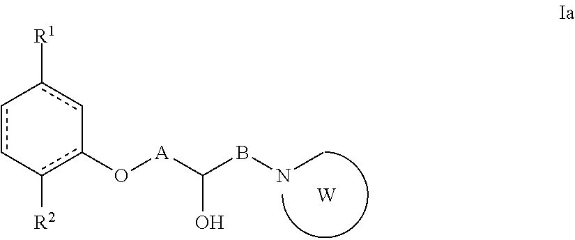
c1c-c([R2])c(O[A]C(BNC)O)-cc-1[R1].[W]
